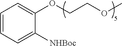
C1=CC=C([NHBoc])C(OCCOC)=C1
